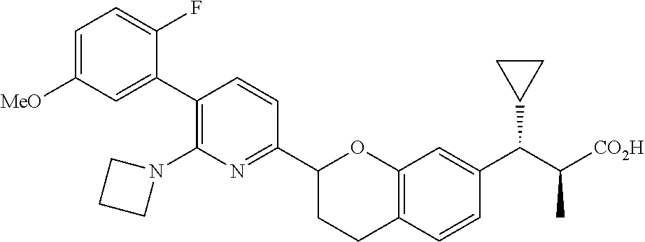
C1=C([MeO])C=C(C2=C(N3CCC3)N=C(C3CCC4=C(O3)C=C(C(C([CO2H])C)C3CC3)C=C4)C=C2)C(F)=C1
